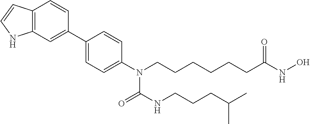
C12=C(C=C(C3=CC=C(N(CCCCCCC(NO)=O)C(NCCCC(C)C)=O)C=C3)C=C1)NC=C2
